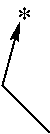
C<-CC
